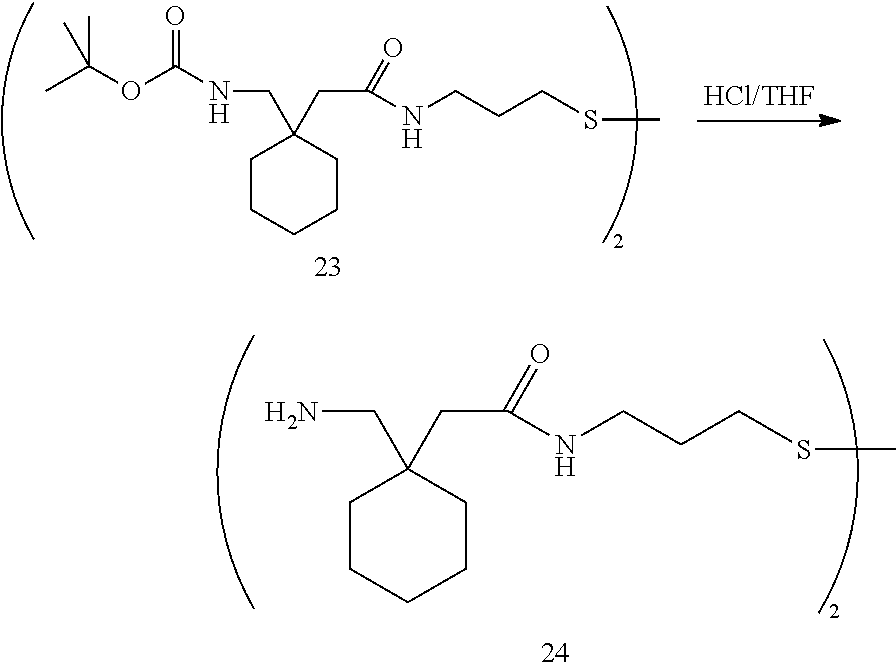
C1CCCCC1(CN)CC(=O)NCCCSC.C1CCCCC1(CNC(=O)OC(C)(C)C)CC(=O)NCCCSC
